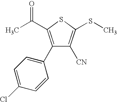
C1(C2=CC=C(Cl)C=C2)=C(C(C)=O)SC(SC)=C1[CN]
